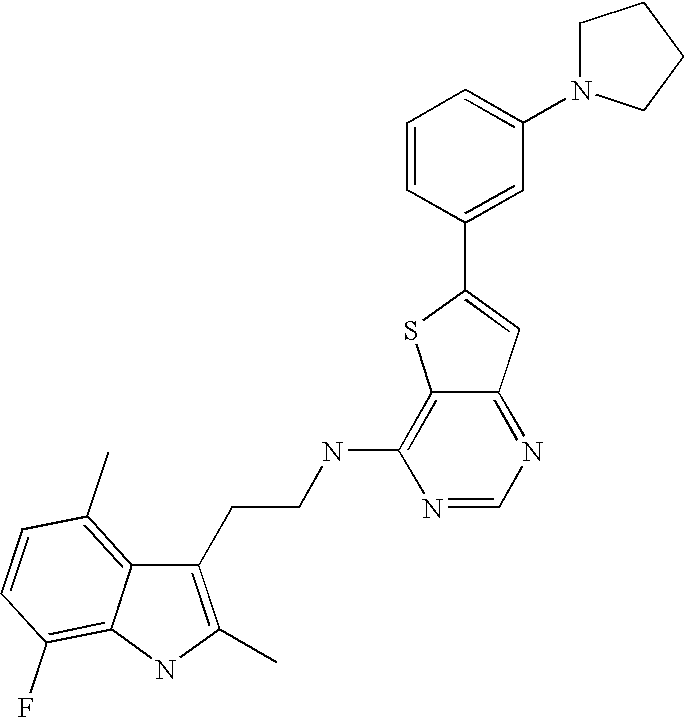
C1(CCNC2=C3C(=NC=N2)C=C(C2=CC(N4CCCC4)=CC=C2)S3)=C(C)NC2=C(F)C=CC(C)=C12
